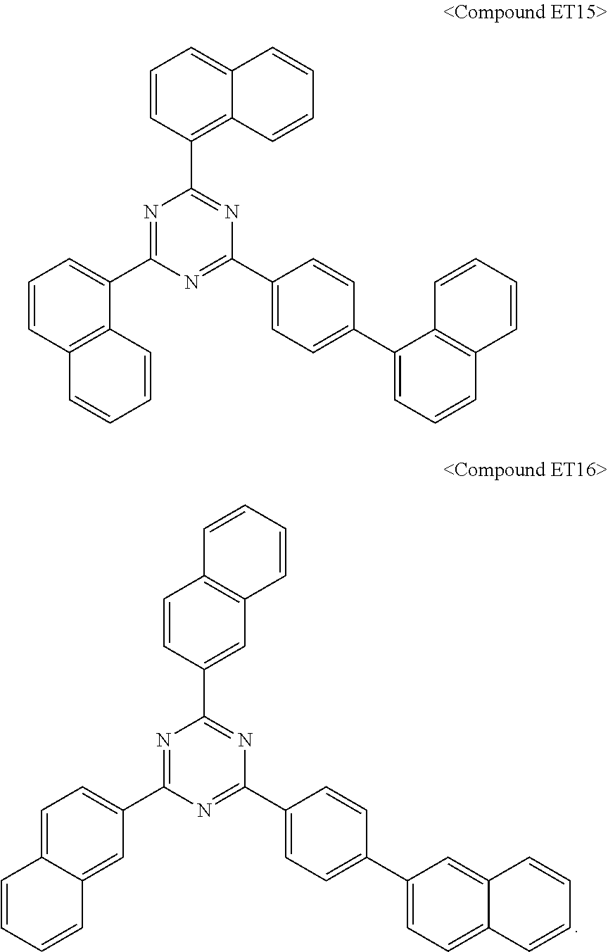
N1=C(C2=CC=CC3=C2C=CC=C3)N=C(C2=CC=C(C3=CC=CC4=C3C=CC=C4)C=C2)N=C1C1=C2C(=CC=C1)C=CC=C2.N1=C(C2=CC=C3C(=C2)C=CC=C3)N=C(C2=CC=C(C3=CC=C4C(=C3)C=CC=C4)C=C2)N=C1C1=CC2=C(C=C1)C=CC=C2
